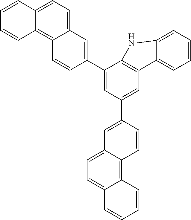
C12=C3C(=CC=C1C=C(C1=CC(C4=CC5=CC=C6C(=C5C=C4)C=CC=C6)=CC4=C1NC1=CC=CC=C41)C=C2)C=CC=C3
